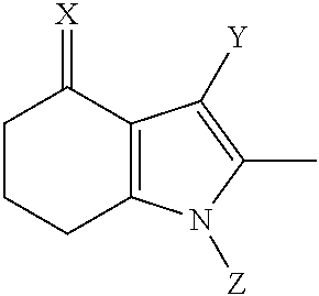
C1CCC2=C(C1=[X])C([Y])=C(C)N2[Z]
